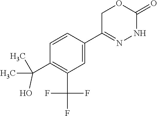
FC(F)(C1=C(C(O)(C)C)C=CC(C2=NNC(=O)OC2)=C1)F
